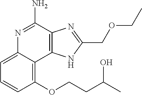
C1=C2C(=C(OCCC(C)O)C=C1)C1=C(C(N)=N2)N=C(COCC)N1
